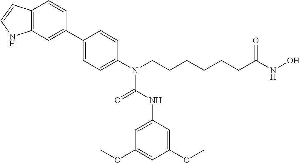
C1(C2=CC3=C(C=C2)C=CN3)=CC=C(N(CCCCCCC(NO)=O)C(=O)NC2=CC(OC)=CC(OC)=C2)C=C1
